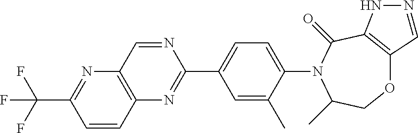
O1C2=C(C(=O)N(C3=CC=C(C4=NC5=C(N=C(C(F)(F)F)C=C5)C=N4)C=C3C)C(C)C1)NN=C2
